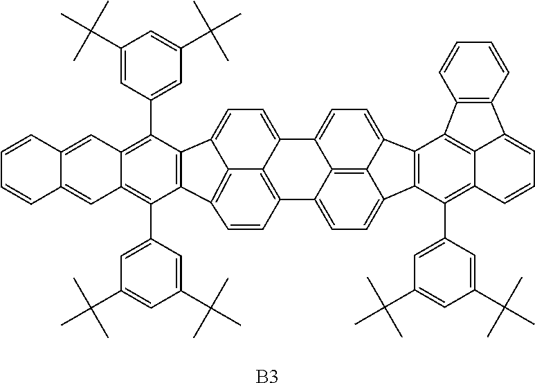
C1(C(C)(C)C)=CC(C2=C3C(=C(C4=CC(C(C)(C)C)=CC(C(C)(C)C)=C4)C4=C2C2=CC=C5C6=C(C=CC4=C62)C2=CC=C4C6=C2C5=CC=C6C2=C4C(C4=CC(C(C)(C)C)=CC(C(C)(C)C)=C4)=C4C5=C2C2=C(C=CC=C2)C5=CC=C4)C=C2C(=C3)C=CC=C2)=CC(C(C)(C)C)=C1.[B3]
